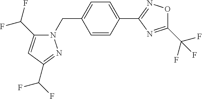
N1(CC2=CC=C(C3=NOC(C(F)(F)F)=N3)C=C2)C(C(F)F)=CC(C(F)F)=N1
